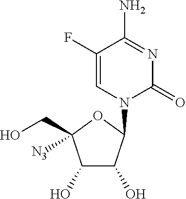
C1(F)=CN(C2C(O)C(O)C(CO)([N3])O2)C(=O)N=C1N
